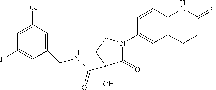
C1(CNC(=O)C2(O)C(=O)N(C3=CC4=C(C=C3)NC(=O)CC4)CC2)=CC(Cl)=CC(F)=C1
